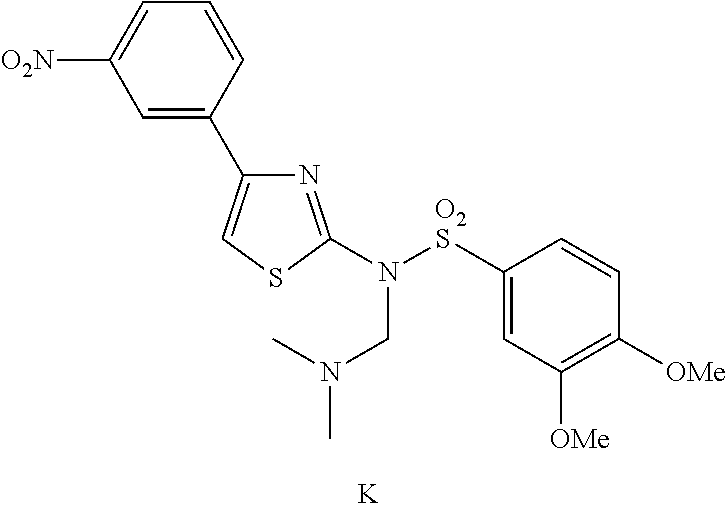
C1=CC(C2=CSC(N([O2S]C3=CC([OMe])=C([OMe])C=C3)CN(C)C)=N2)=CC([O2N])=C1
